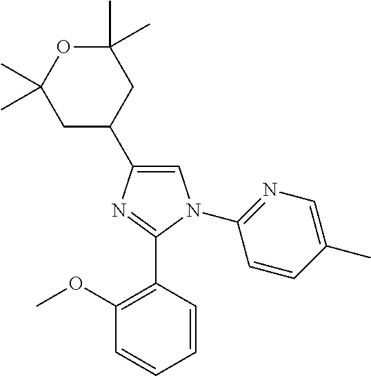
C1=C(C2CC(C)(C)OC(C)(C)C2)N=C(C2=C(OC)C=CC=C2)N1C1=NC=C(C)C=C1
